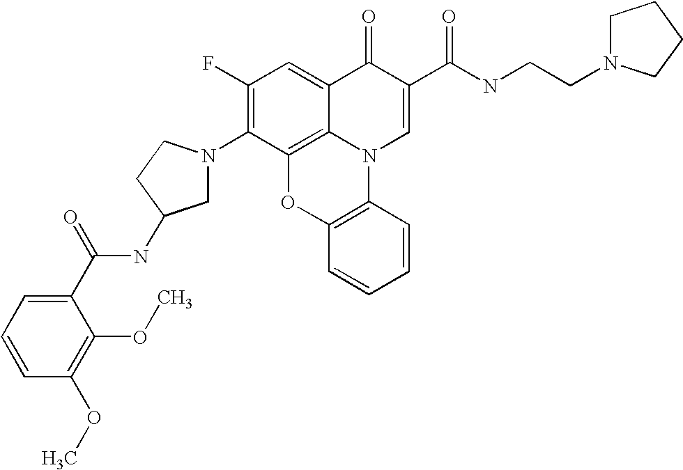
C1(F)=C(N2CC(NC(C3=CC=CC(OC)=C3OC)=O)CC2)C2=C3C(=C1)C(=O)C(C(NCCN1CCCC1)=O)=CN3C1=C(O2)C=CC=C1
